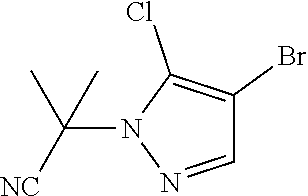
C1=NN(C(C)(C)[NC])C(Cl)=C1Br
